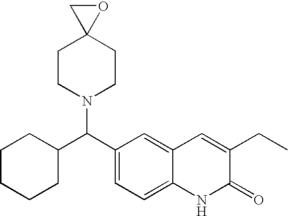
C1CN(C(C2=CC=C3C(=C2)C=C(CC)C(=O)N3)C2CCCCC2)CCC12OC2
